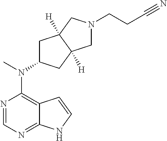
N1=CN=C2C(=C1N(C)C1CC3([H])C([H])(C1)CN(CCC#N)C3)C=CN2
